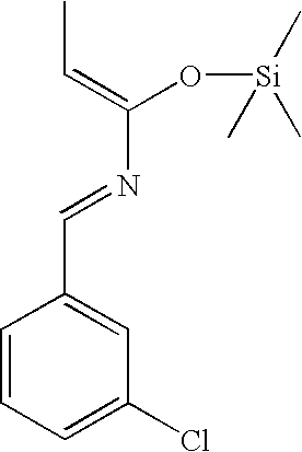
C1=CC=C(Cl)C=C1C=NC(O[Si](C)(C)C)=CC
